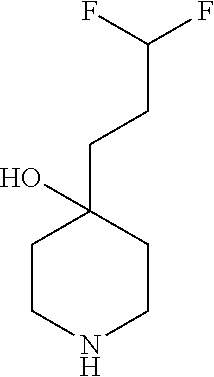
C1CNCCC1(O)CCC(F)F
